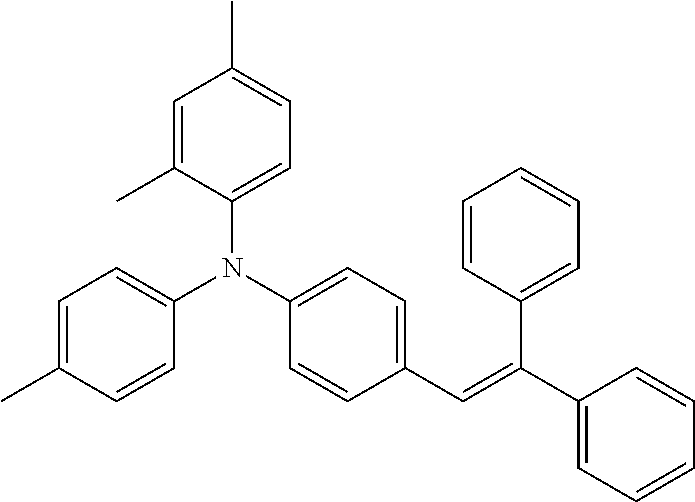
CC1=CC=C(N(C2=CC=C(C=C(C3=CC=CC=C3)C3=CC=CC=C3)C=C2)C2=CC=C(C)C=C2C)C=C1
